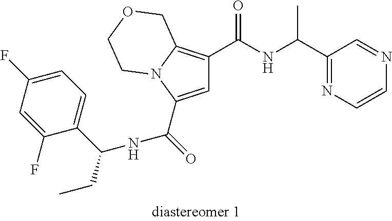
C1=C(C(=O)[NH]C(CC)C2=CC=C(F)C=C2F)N2C(=C1C(NC(C1=NC=CN=C1)C)=O)COCC2
